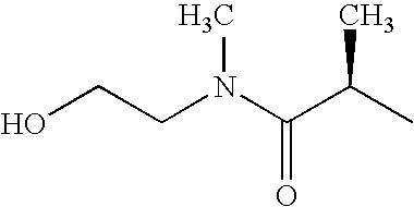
N(C(C(C)C)=O)(CCO)C
